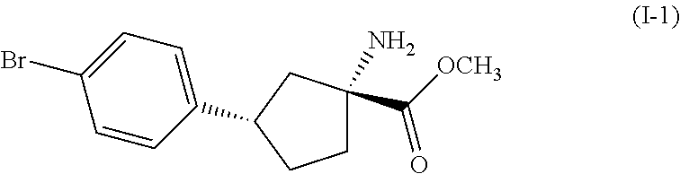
C1=C(Br)C=CC(C2CC(C([OCH3])=O)(N)CC2)=C1
